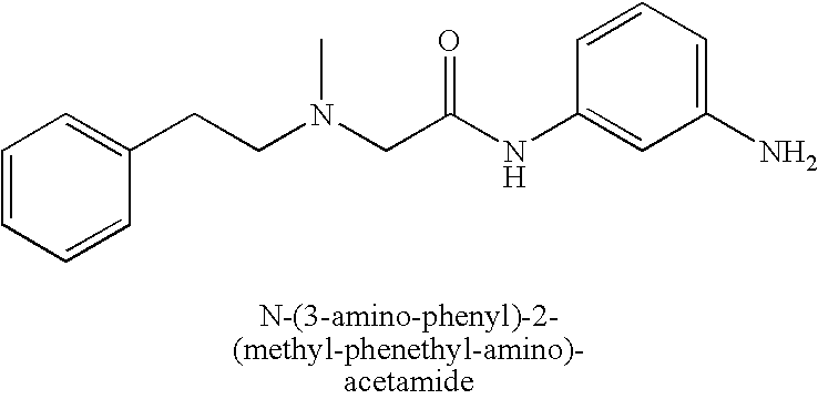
C1=CC=C(N)C=C1NC(CN(C)CCC1=CC=CC=C1)=O
